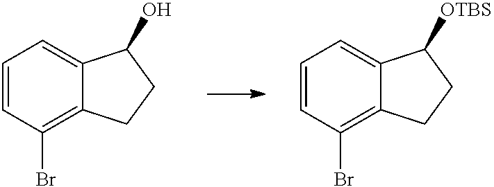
C1=CC(Br)=C2C(=C1)C(O)CC2.C1=CC(Br)=C2C(=C1)C([OTBS])CC2
